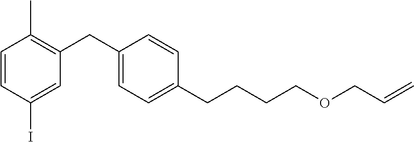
C1=CC(I)=CC(CC2=CC=C(CCCCOCC=C)C=C2)=C1C
